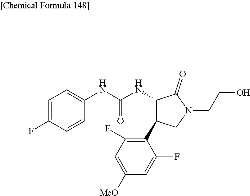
C1=C(F)C=CC(NC(NC2C(=O)N(CCO)CC2C2=C(F)C=C([MeO])C=C2F)=O)=C1
